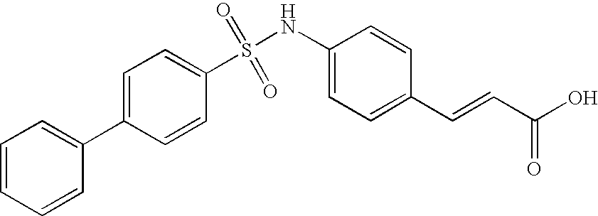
C1(S(NC2=CC=C(C=CC(O)=O)C=C2)(=O)=O)=CC=C(C2=CC=CC=C2)C=C1
